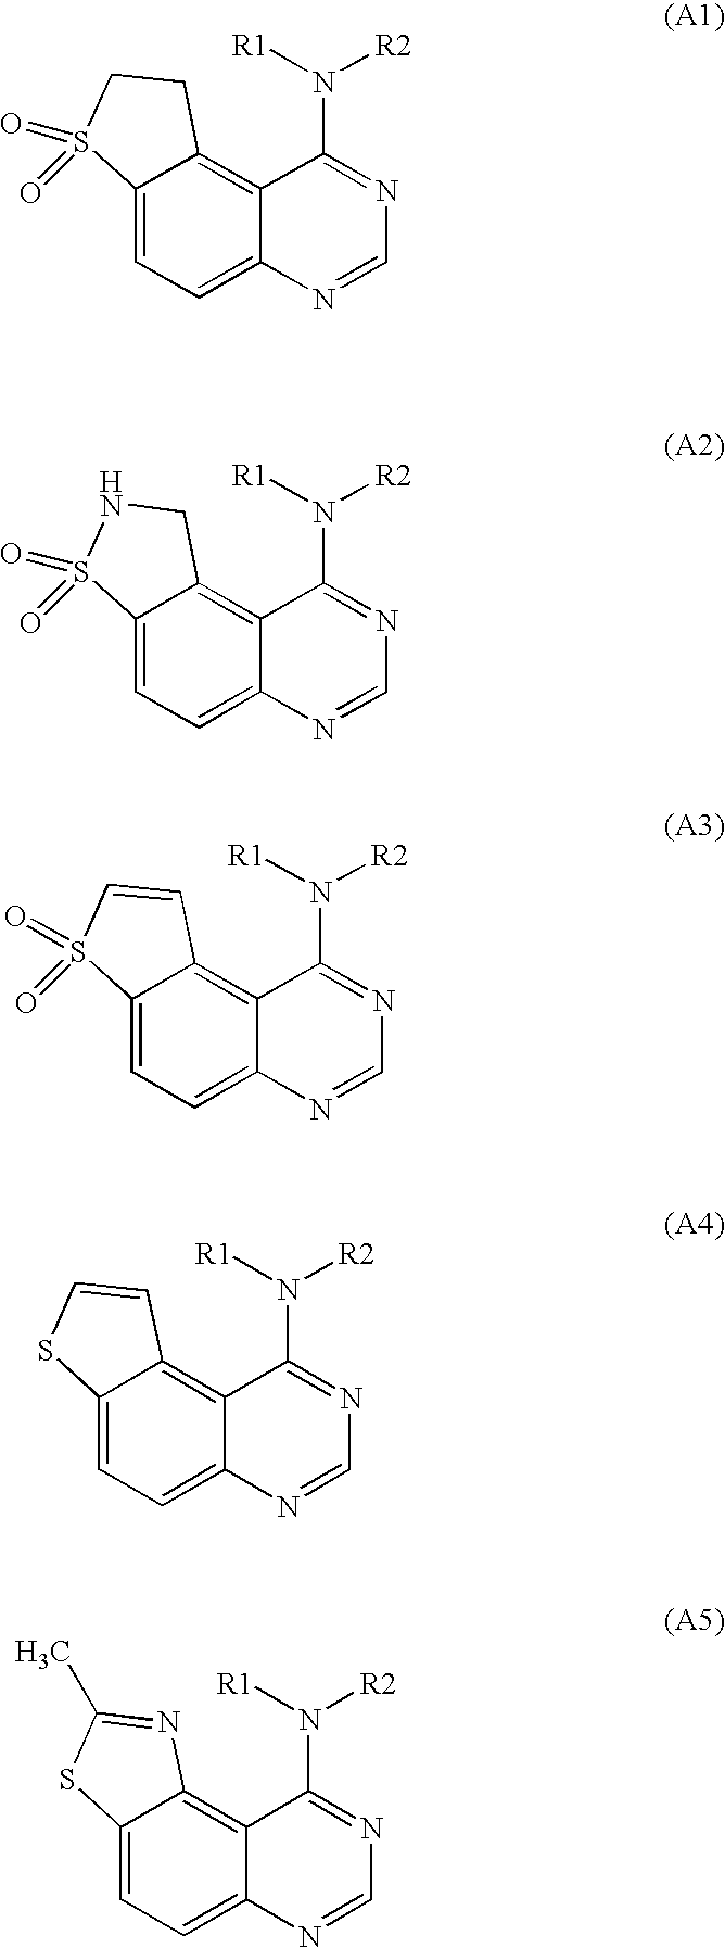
C12=CC=C3C(=C1CCS2(=O)=O)C(N([R1])[R2])=NC=N3.C12=CC=C3C(=C1CNS2(=O)=O)C(N([R1])[R2])=NC=N3.C12=CC=C3C(=C1C=CS2(=O)=O)C(N([R1])[R2])=NC=N3.C12=CC=C3C(=C1C=CS2)C(N([R1])[R2])=NC=N3.C12=CC=C3C(=C1N=C(C)S2)C(N([R1])[R2])=NC=N3
